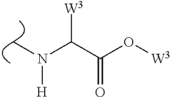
C(C(O[W3])=O)(N(C)[H])[W3]
